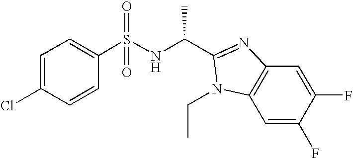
C1=C(Cl)C=CC(S(NC(C2=NC3=C(C=C(F)C(F)=C3)N2CC)C)(=O)=O)=C1
